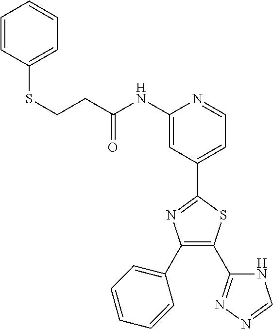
C(C(NC1=CC(C2=NC(C3=CC=CC=C3)=C(C3=NN=CN3)S2)=CC=N1)=O)CSC1=CC=CC=C1
